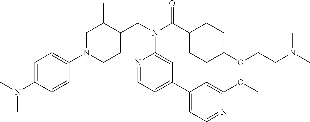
C1N(C2=CC=C(N(C)C)C=C2)CCC(CN(C(C2CCC(OCCN(C)C)CC2)=O)C2=CC(C3=CC=NC(OC)=C3)=CC=N2)C1C
